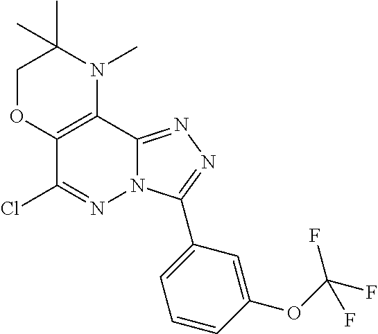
C1OC2=C(N(C)C1(C)C)C1=NN=C(C3=CC=CC(OC(F)(F)F)=C3)N1N=C2Cl
